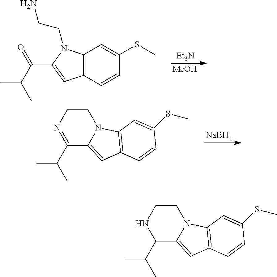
C12=C(C=CC(SC)=C1)C=C(C(C(C)C)=O)N2CCN.[MeOH].[Et3N].C1(C(C)C)=NCCN2C1=CC1=C2C=C(SC)C=C1.[NaBH4].C1(C(C)C)C2=CC3=C(N2CCN1)C=C(SC)C=C3
